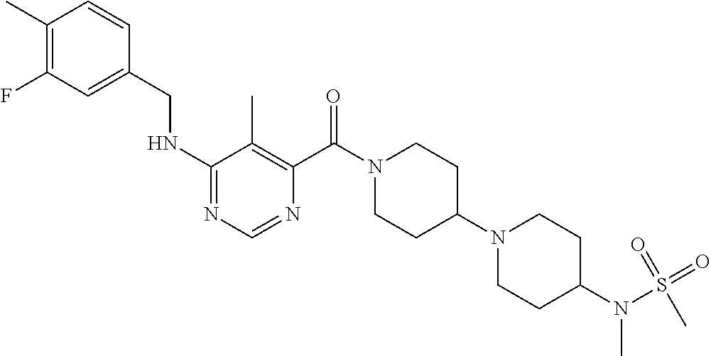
C1(NCC2=CC(F)=C(C)C=C2)=NC=NC(C(N2CCC(N3CCC(N(S(=O)(=O)C)C)CC3)CC2)=O)=C1C
